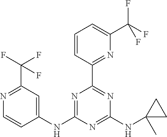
C1=CC(C2=NC(NC3(C)CC3)=NC(NC3=CC(C(F)(F)F)=NC=C3)=N2)=NC(C(F)(F)F)=C1
